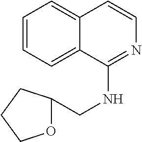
C1=CC=C2C(=C1)C=CN=C2NCC1OCCC1
